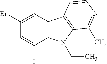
C12=C(N(CC)C3=C1C=CN=C3C)C(I)=CC(Br)=C2
